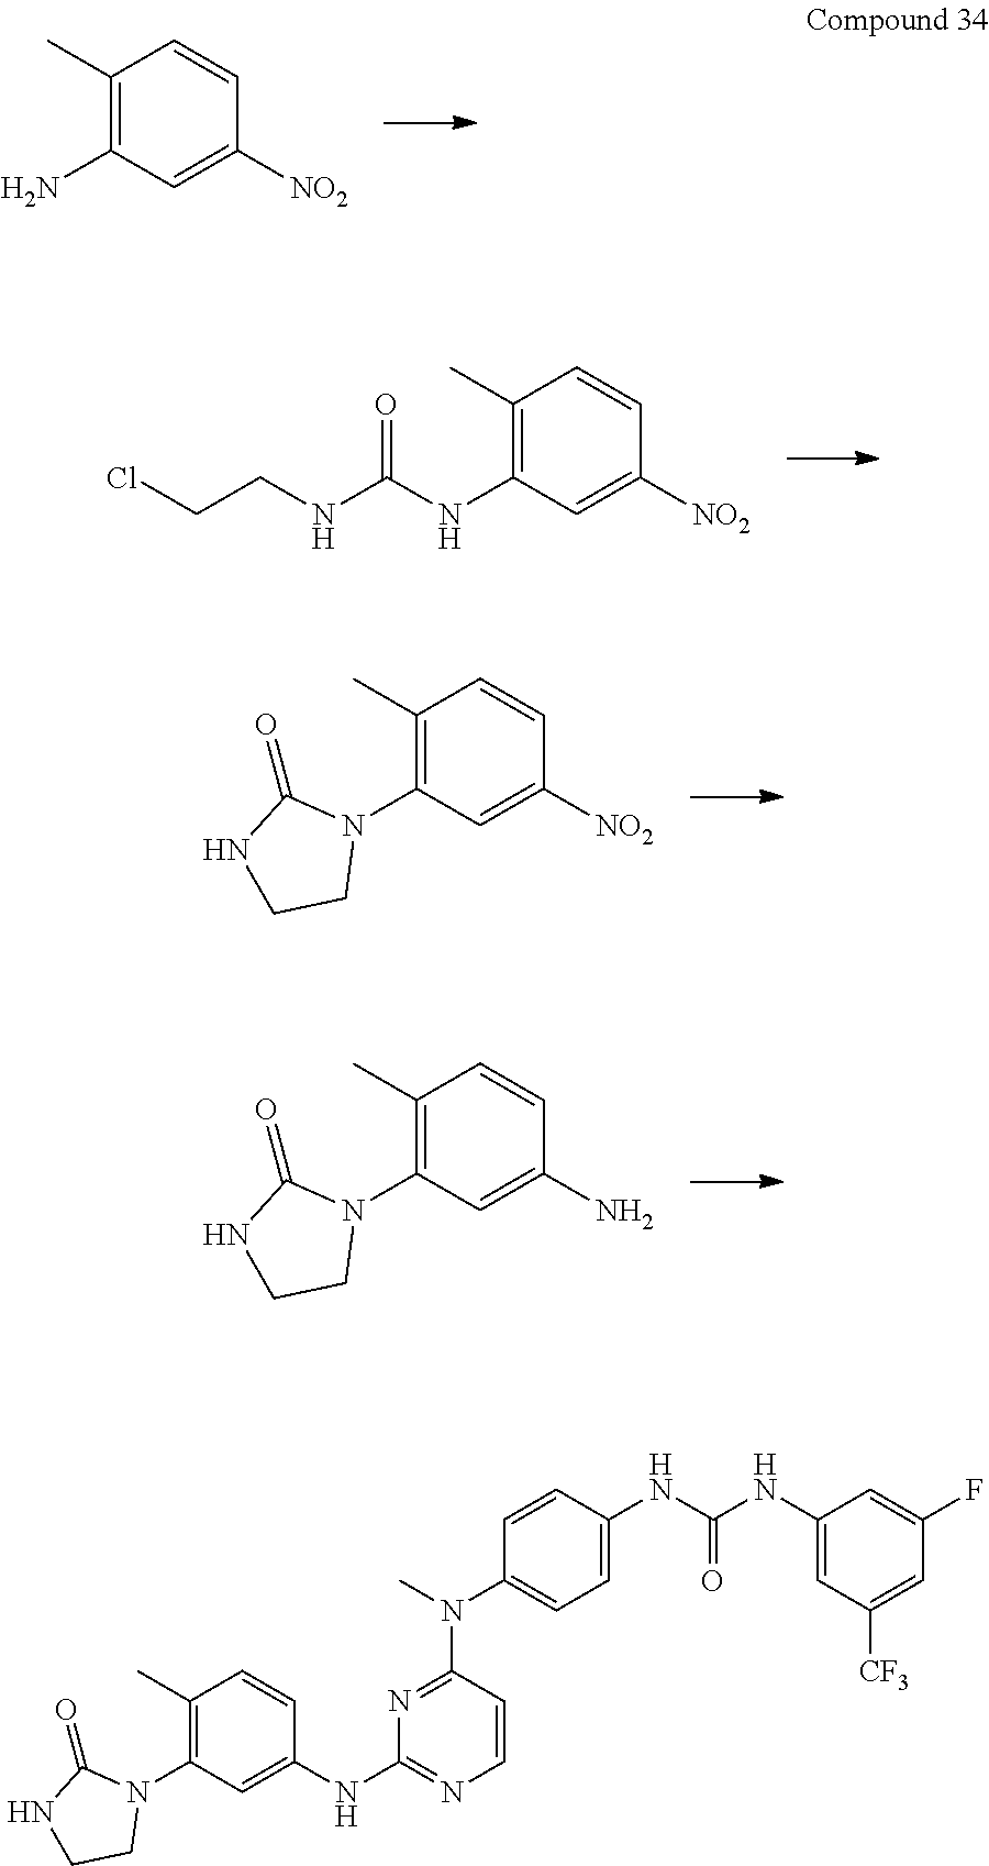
C1(C)=C(N)C=C([NO2])C=C1.C1(C)=C(NC(NCCCl)=O)C=C([NO2])C=C1.N1(C2=C(C)C=CC([NO2])=C2)C(=O)NCC1.N1(C2=C(C)C=CC(N)=C2)C(=O)NCC1.N1(C2=C(C)C=CC(NC3=NC=CC(N(C)C4=CC=C(NC(NC5=CC([CF3])=CC(F)=C5)=O)C=C4)=N3)=C2)C(=O)NCC1
